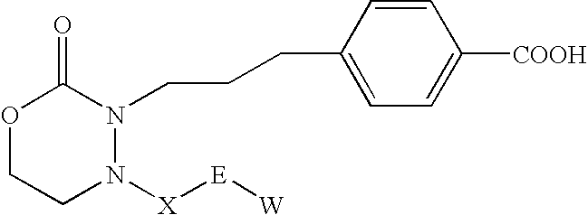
O1CCN([X][E][W])N(CCCC2=CC=C([COOH])C=C2)C1=O
